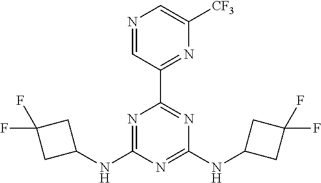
N1=C(NC2CC(F)(F)C2)N=C(NC2CC(F)(F)C2)N=C1C1=NC([CF3])=CN=C1
